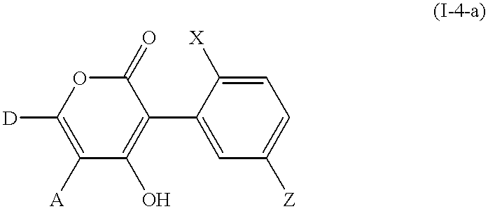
[D]C1=C([A])C(O)=C(C2=CC([Z])=CC=C2[X])C(=O)O1
